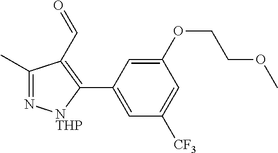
C1(C)=N[NTHP]C(C2=CC([CF3])=CC(OCCOC)=C2)=C1C=O
